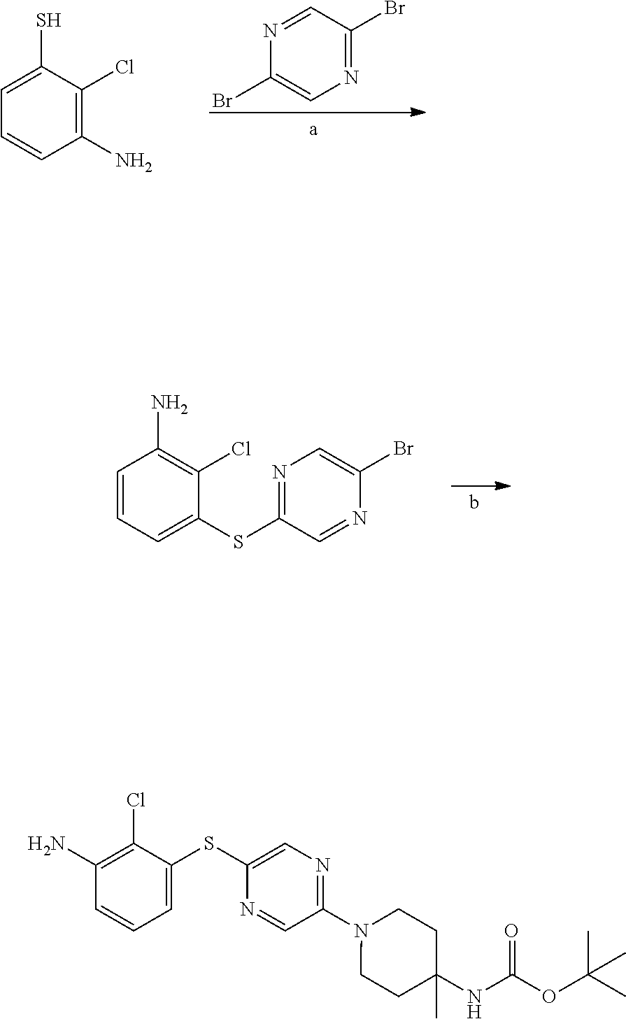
N1=C(Br)C=NC(Br)=C1.C1(N)=C(Cl)C(S)=CC=C1.C1=CC=C(SC2=NC=C(Br)N=C2)C(Cl)=C1N.C1=C(SC2=CN=C(N3CCC(NC(OC(C)(C)C)=O)(C)CC3)C=N2)C(Cl)=C(N)C=C1
